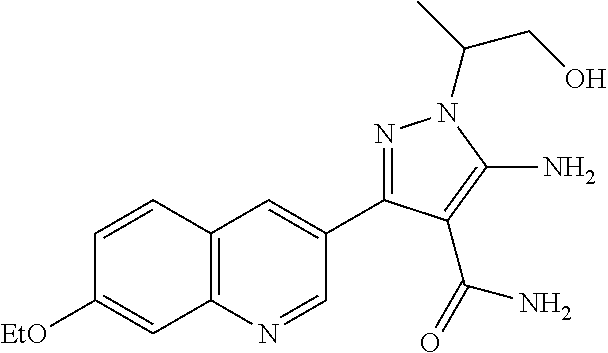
C1=CC2=C(C=C1[EtO])N=CC(C1=NN(C(CO)C)C(N)=C1C(N)=O)=C2
